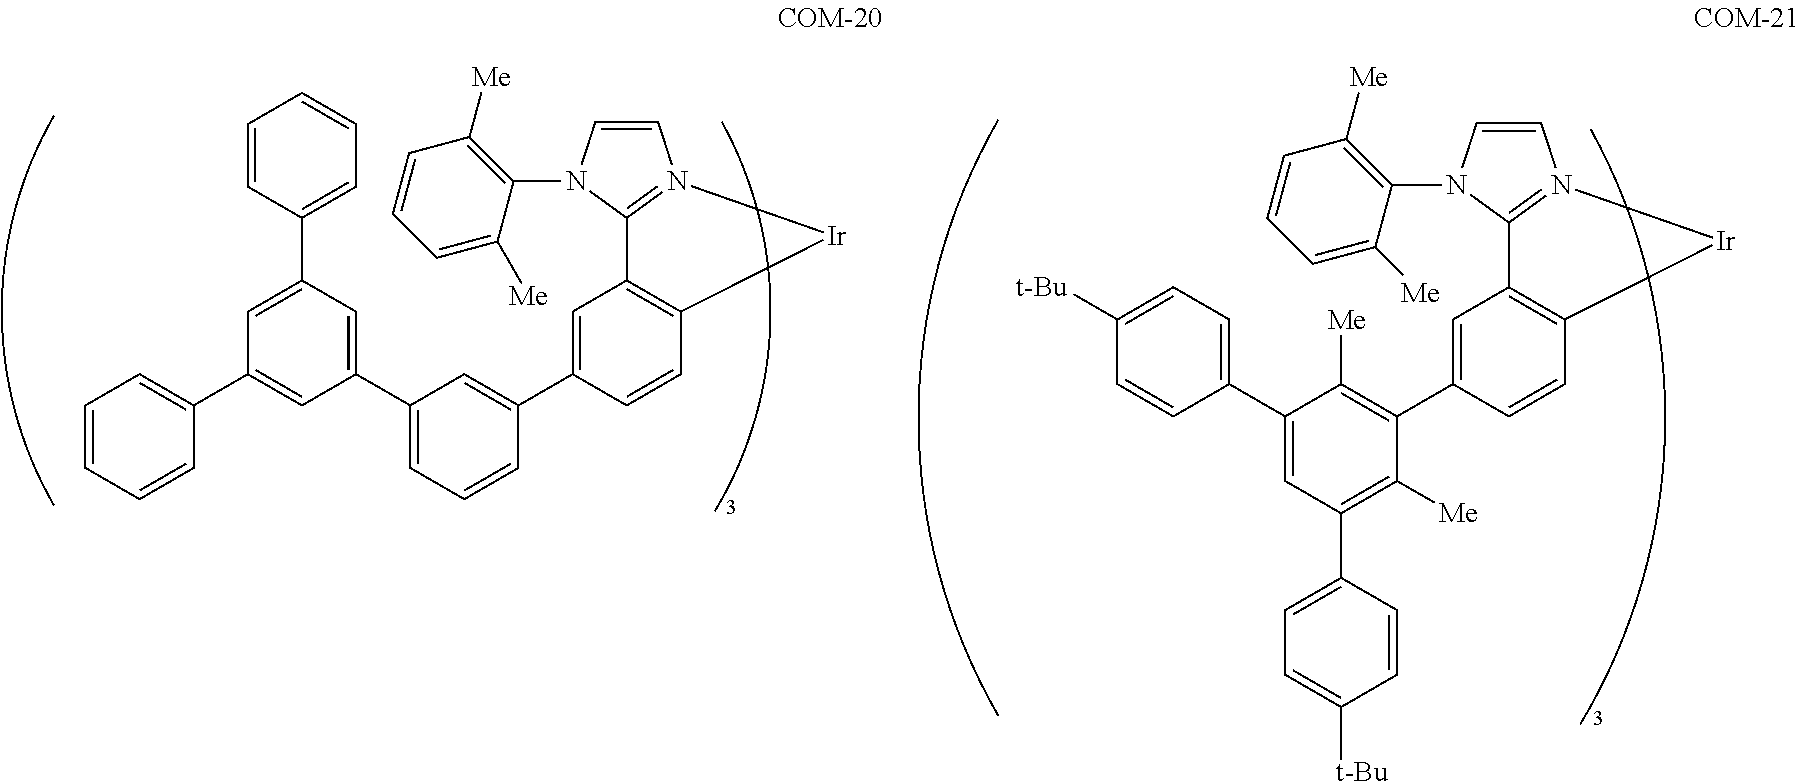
C1=CN(C2=C([Me])C=CC=C2[Me])C2=N1[Ir]C1=C2C=C(C2=CC(C3=CC(C4=CC=CC=C4)=CC(C4=CC=CC=C4)=C3)=CC=C2)C=C1.C1=CN(C2=C([Me])C=CC=C2[Me])C2=N1[Ir]C1=C2C=C(C2=C([Me])C(C3=CC=C([t-Bu])C=C3)=CC(C3=CC=C([t-Bu])C=C3)=C2[Me])C=C1
